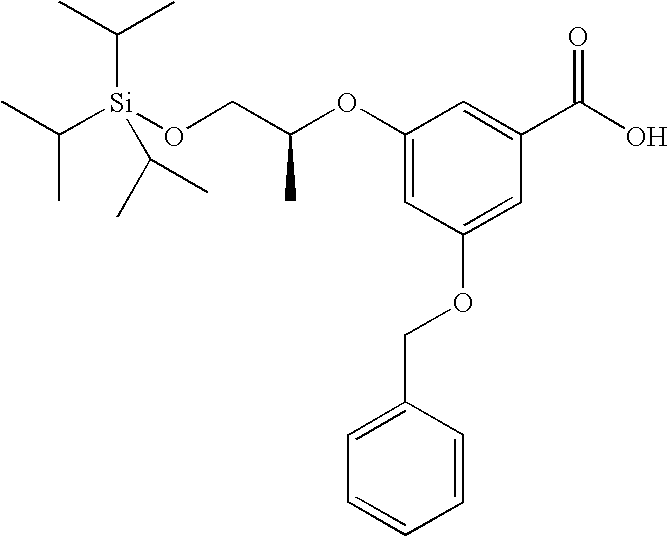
C1(OC(CO[Si](C(C)C)(C(C)C)C(C)C)C)=CC(OCC2=CC=CC=C2)=CC(C(O)=O)=C1
